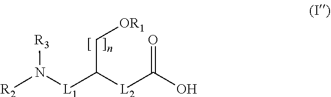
[R2]N([L1]C([L2]C(O)=O)C[OR1])[R3]
